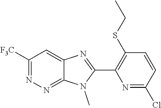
C12=NN=C([F3C])C=C1N=C(C1=C(SCC)C=CC(Cl)=N1)N2C
